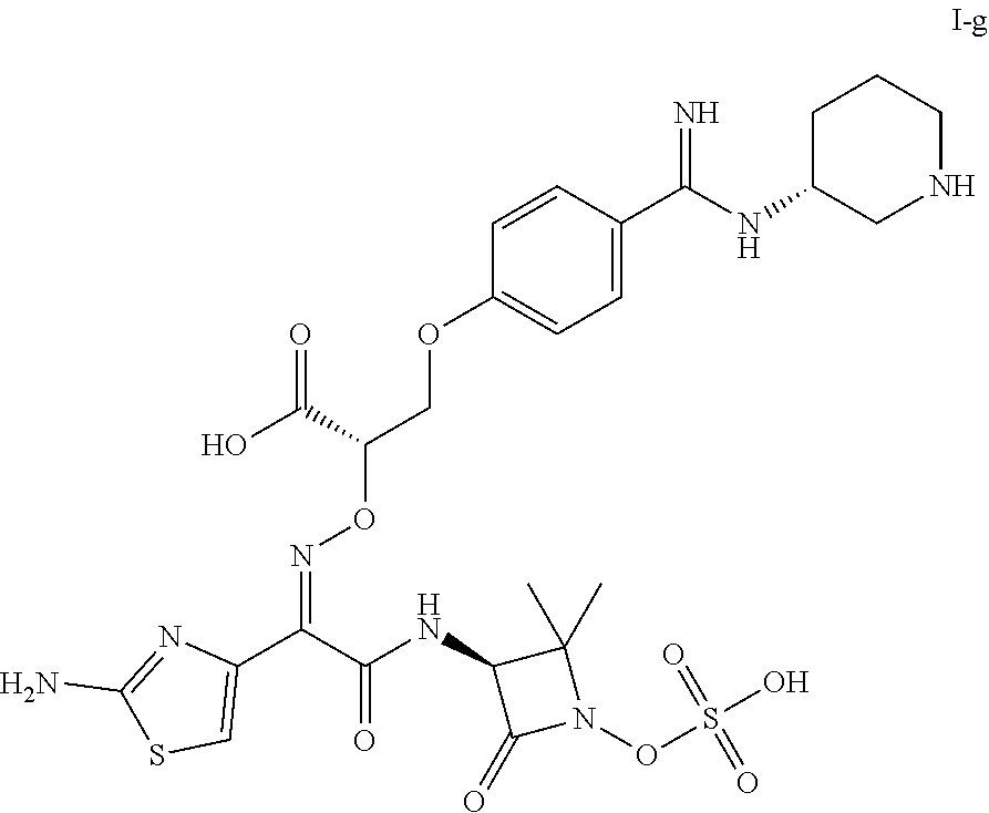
N(=C(C1=CSC(N)=N1)C(NC1C(=O)N(OS(O)(=O)=O)C1(C)C)=O)OC(COC1=CC=C(C(NC2CNCCC2)=N)C=C1)C(=O)O
